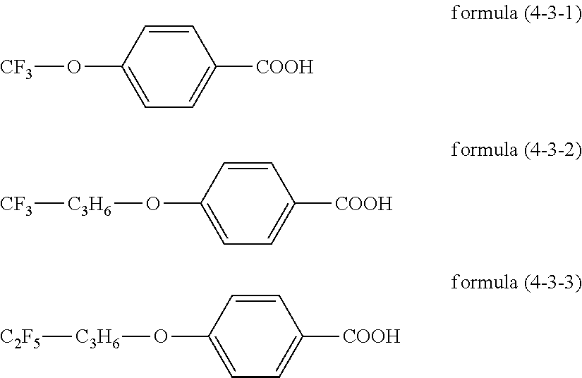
C1=C([COOH])C=CC(O[CF3])=C1.C1=C([COOH])C=CC(O[C3H6][CF3])=C1.C1=C([COOH])C=CC(O[C3H6][C2F5])=C1
